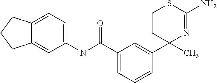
C1(C(NC2=CC=C3C(=C2)CCC3)=O)=CC=CC(C2(C)N=C(N)SCC2)=C1
